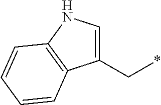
C(*)C1=CNC2=C1C=CC=C2
